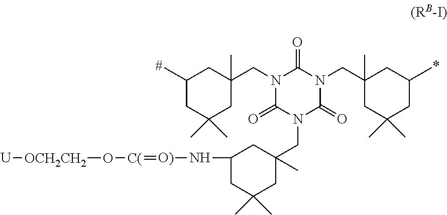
C1(C)CC(C)(C)CC(C)(CN2C(=O)N(CC3(C)CC(N[O)]=[C(]O[OCH2CH2][U])CC(C)(C)C3)C(=O)N(CC3(C)CC(C)CC(C)(C)C3)C2=O)C1
